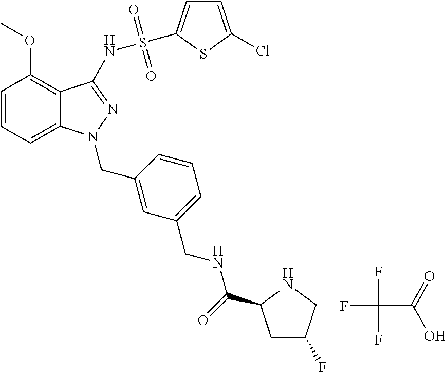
FC(F)(F)C(=O)O.C1=CC=C2C(=C1OC)C(NS(C1=CC=C(Cl)S1)(=O)=O)=NN2CC1=CC(CNC(=O)C2CC(F)CN2)=CC=C1
